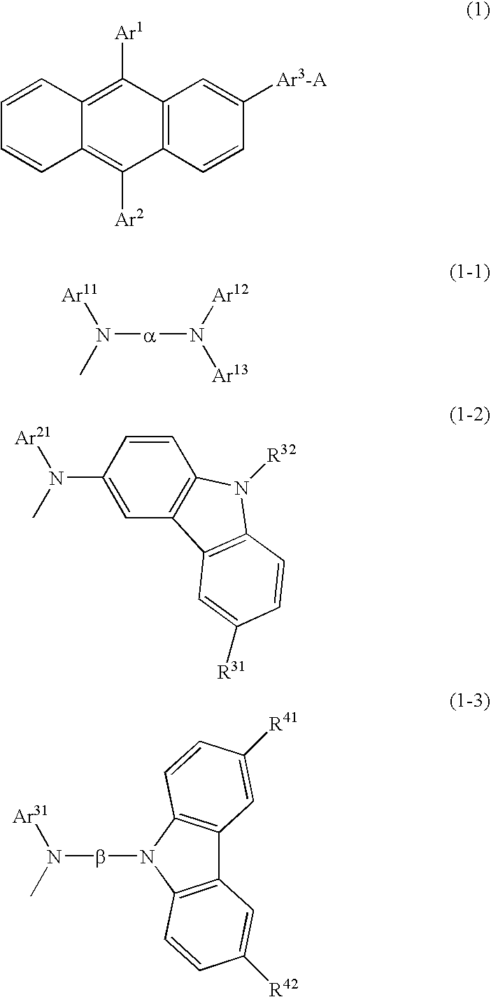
C12=C(C=CC([Ar3-A])=C1)C([Ar2])=C1C(=C2[Ar1])C=CC=C1.[a](N(C)[Ar11])N([Ar13])[Ar12].C1(N(C)[Ar21])=CC2=C(C=C1)N([R32])C1=C2C=C([R31])C=C1.b(N(C)[Ar31])N1C2=C(C3=C1C=CC([R41])=C3)C=C([R42])C=C2
